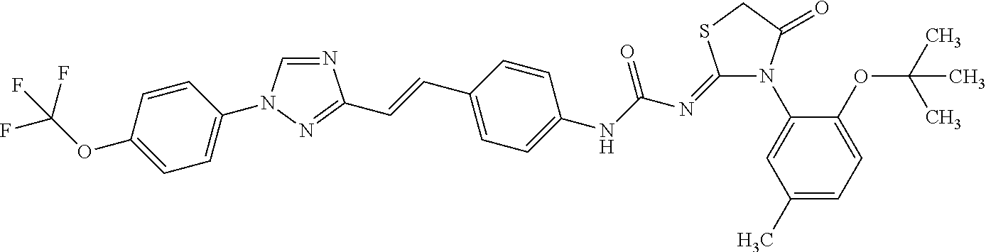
N1=CN(C2=CC=C(OC(F)(F)F)C=C2)N=C1C=CC1=CC=C(NC(N=C2N(C3=CC(C)=CC=C3OC(C)(C)C)C(=O)CS2)=O)C=C1
